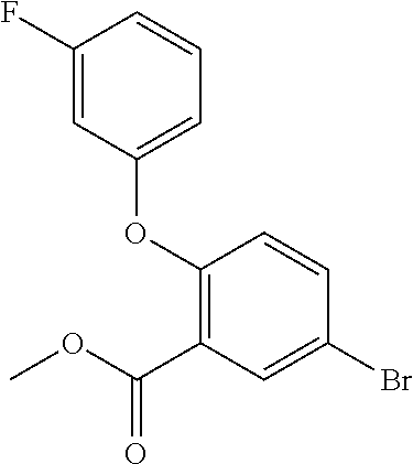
O(C1=C(C(OC)=O)C=C(Br)C=C1)C1=CC=CC(F)=C1
